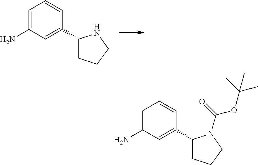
C1=C(N)C=C(C2CCCN2)C=C1.C1=C(N)C=C(C2CCCN2C(=O)OC(C)(C)C)C=C1
